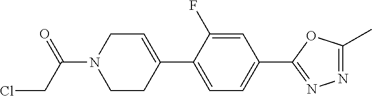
ClCC(N1CCC(C2=CC=C(C3=NN=C(C)O3)C=C2F)=CC1)=O
